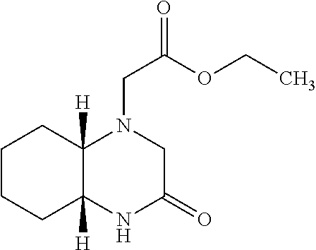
C1CCC2([H])C([H])(C1)N(CC(OCC)=O)CC(=O)N2
